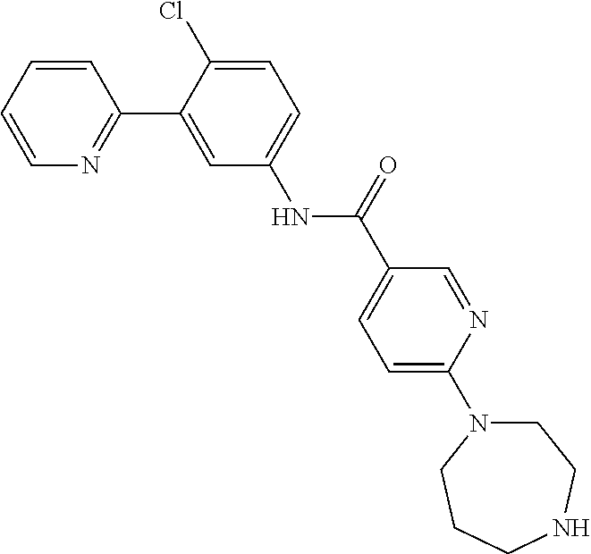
C1=CC=CN=C1C1=CC(NC(C2=CC=C(N3CCNCCC3)N=C2)=O)=CC=C1Cl
